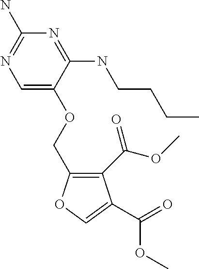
C1=C(OCC2=C(C(OC)=O)C(C(OC)=O)=CO2)C(NCCCC)=NC(N)=N1
